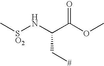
C[SO2]NC(C(OC)=O)C[#]
